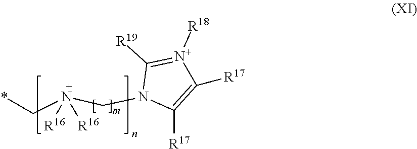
N1(CN(C*)([R16])[R16])C([R19])=[N+]([R18])C([R17])=C1[R17]
